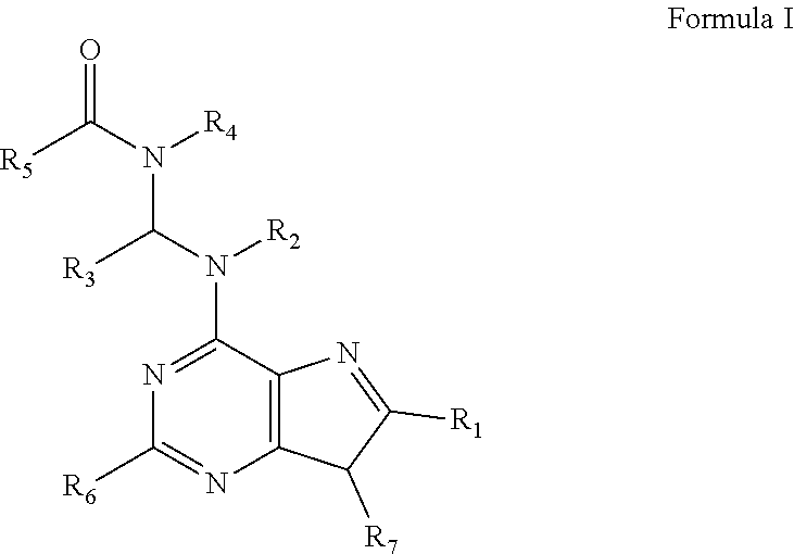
O=C([R5])N(C([R3])N([R2])C1=NC([R6])=NC2=C1N=C([R1])C2[R7])[R4]
